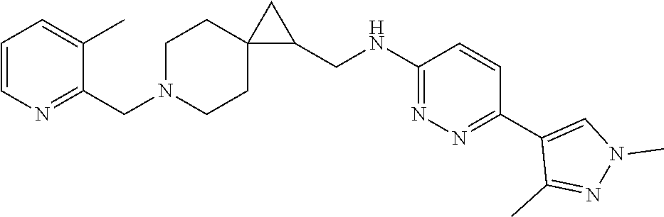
C1N(CC2=NC=CC=C2C)CCC2(C1)C(CNC1=NN=C(C3=CN(C)N=C3C)C=C1)C2
